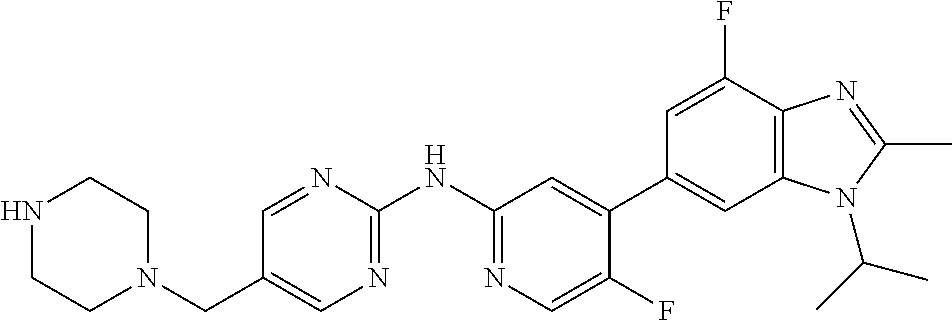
C1(CN2CCNCC2)=CN=C(NC2=NC=C(F)C(C3=CC4=C(C(F)=C3)N=C(C)N4C(C)C)=C2)N=C1
